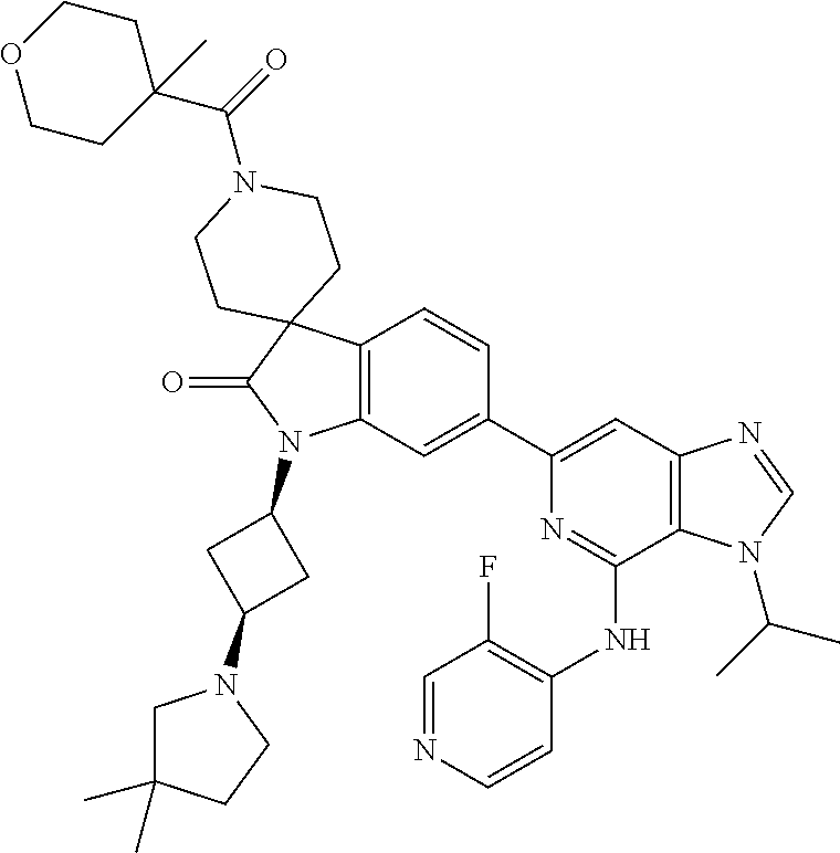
C12=C(C=C(C3=CC4=C(C(NC5=C(F)C=NC=C5)=N3)N(C(C)C)C=N4)C=C1)N(C1CC(N3CC(C)(C)CC3)C1)C(=O)C21CCN(C(=O)C2(C)CCOCC2)CC1
